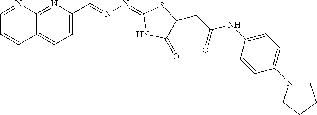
N1=C2C(=CC=C1C=NN=C1NC(=O)C(CC(NC3=CC=C(N4CCCC4)C=C3)=O)S1)C=CC=N2
